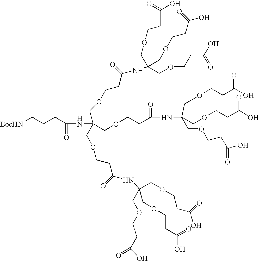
[BocHN]CCCC(=O)NC(COCCC(=O)NC(COCCC(=O)O)(COCCC(O)=O)COCCC(=O)O)(COCCC(NC(COCCC(=O)O)(COCCC(O)=O)COCCC(O)=O)=O)COCCC(=O)NC(COCCC(O)=O)(COCCC(O)=O)COCCC(=O)O
